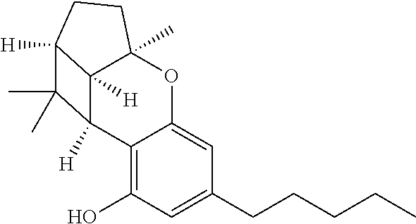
C12=C(O)C=C(CCCCC)C=C1OC1(C)C3([H])C2([H])C(C)(C)C3([H])CC1
